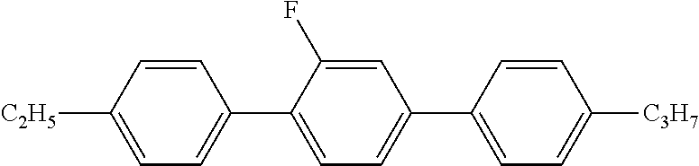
C1=CC(C2=CC=C(C3=CC=C([C3H7])C=C3)C=C2F)=CC=C1[C2H5]
